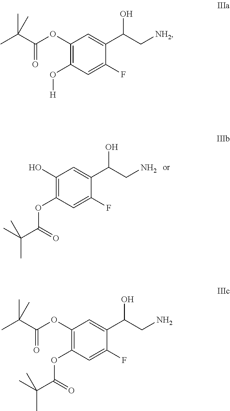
C1(OC(C(C)(C)C)=O)=C(O[H])C=C(F)C(C(C[NH2])O)=C1.C1(O)=C(OC(C(C)(C)C)=O)C=C(F)C(C(CN)O)=C1.C1(OC(C(C)(C)C)=O)=C(OC(C(C)(C)C)=O)C=C(F)C(C(CN)O)=C1
